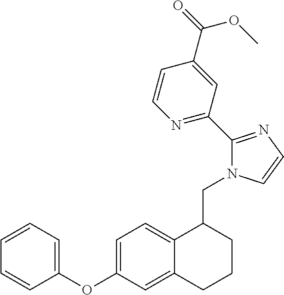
C1=CC(OC2=CC=C3C(=C2)CCCC3CN2C(C3=NC=CC(C(OC)=O)=C3)=NC=C2)=CC=C1
